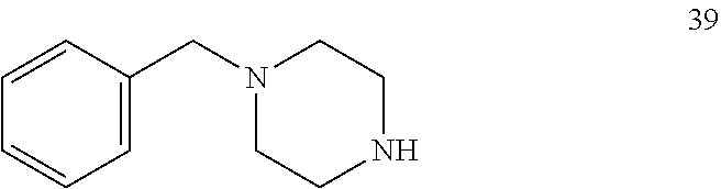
C1=CC(CN2CCNCC2)=CC=C1
